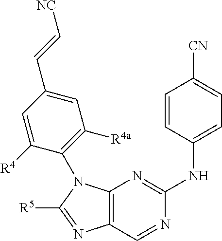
C12=C(N=C(NC3=CC=C([CN])C=C3)N=C1)N(C1=C([R4a])C=C(C=C[NC])C=C1[R4])C([R5])=N2
